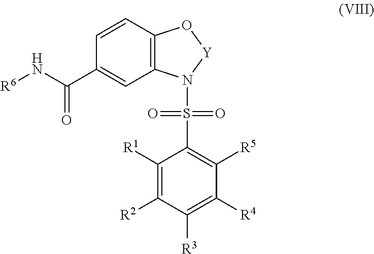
C12=C(C=CC(C(N[R6])=O)=C1)O[Y]N2S(=O)(=O)C1=C([R5])C([R4])=C([R3])C([R2])=C1[R1]
